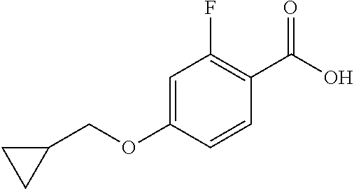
C1=C(OCC2CC2)C=CC(C(O)=O)=C1F
